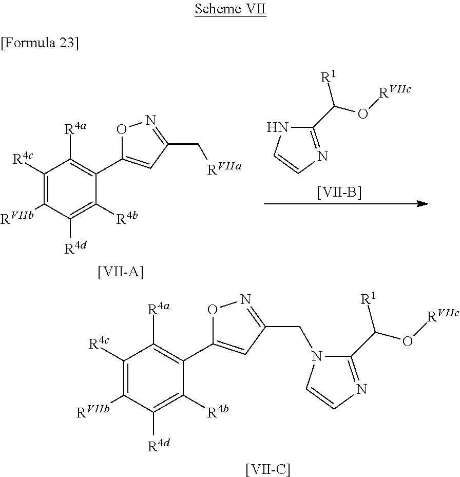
[[VII-C]].C1([R4c])=C([RVIIb])C([R4d])=C([R4b])C(C2=CC(CN3C(C(O[RVIIc])[R1])=NC=C3)=NO2)=C1[R4a].C1([R4c])=C([RVIIb])C([R4d])=C([R4b])C(C2=CC(C[RVIIa])=NO2)=C1[R4a].[[VII-A]].C1(C(O[RVIIc])[R1])=NC=CN1.[[VII-B]]
